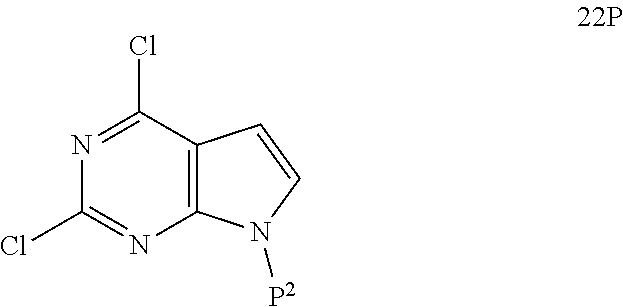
C1(Cl)=NC2=C(C(Cl)=N1)C=CN2[P2]
